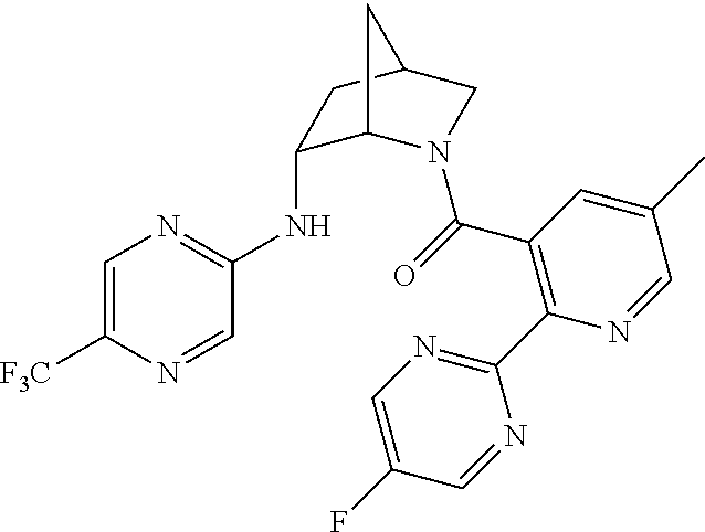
C1=C([F3C])N=CC(NC2C3N(C(=O)C4=C(C5=NC=C(F)C=N5)N=CC(C)=C4)CC(C2)C3)=N1
